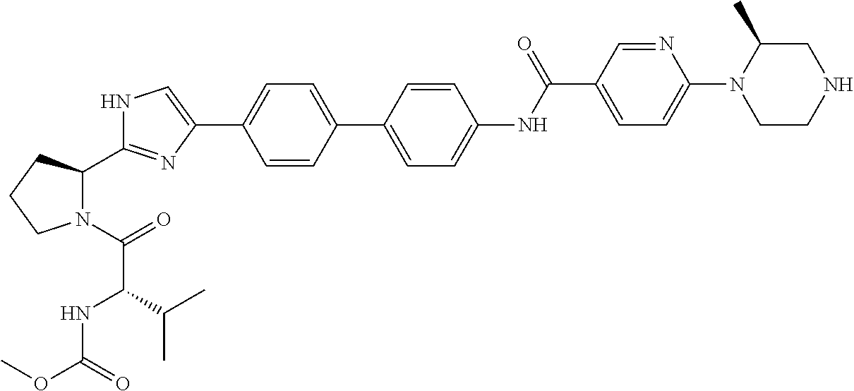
C1=CC(C2=CC=C(NC(C3=CC=C(N4CCNCC4C)N=C3)=O)C=C2)=CC=C1C1=CNC(C2N(C(=O)C(NC(OC)=O)C(C)C)CCC2)=N1
